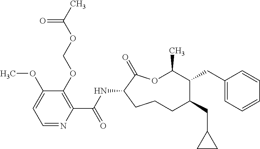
C1CC(NC(C2=C(OCOC(C)=O)C(OC)=CC=N2)=O)C(=O)OC(C)C(CC2=CC=CC=C2)C(CC2CC2)C1
